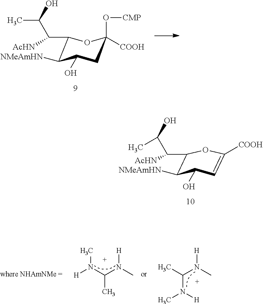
C1(C(C(C)O)[AcHN])C([NMeAmHN])C(O)CC(O[CMP])([COOH])O1.C1(C(C(C)O)[AcHN])C([NMeAmHN])C(O)C=C([COOH])O1.[H]N(C(C)N(C)[H])C.CC(N(C)[H])N(C)[H]
